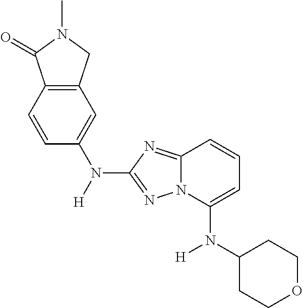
[H]N(C1=CC2=C(C=C1)C(=O)N(C)C2)C1=NN2C(=N1)C=CC=C2N(C1CCOCC1)[H]
